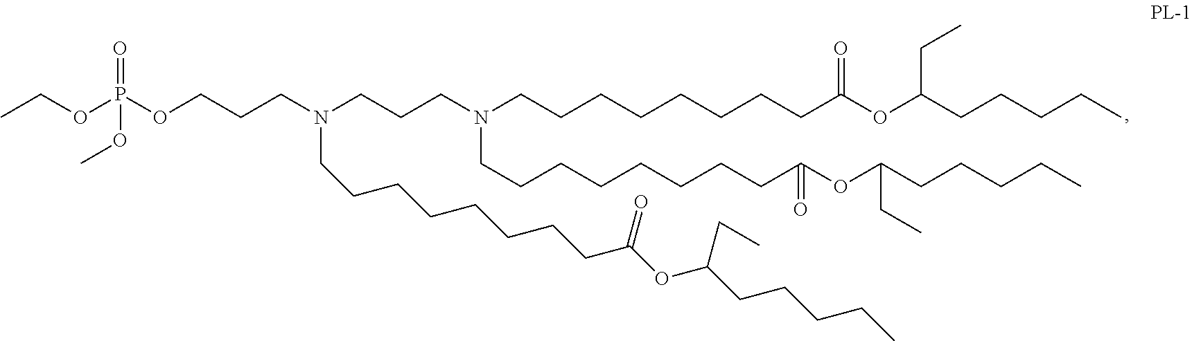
CCOP(OCCCN(CCCN(CCCCCCCCC(OC(CCCCC)CC)=O)CCCCCCCCC(OC(CCCCC)CC)=O)CCCCCCCCC(OC(CCCCC)CC)=O)(=O)OC
